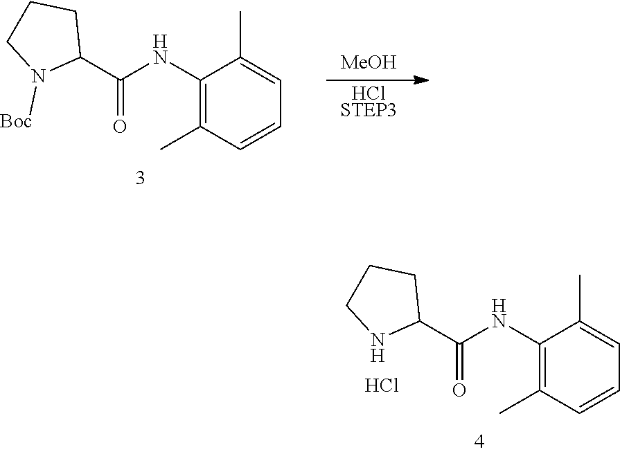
[MeOH].[HClSTEP3].O=C(C1CCCN1[Boc])NC1=C(C)C=CC=C1C.O=C(C1CCCN1)NC1=C(C)C=CC=C1C.Cl
